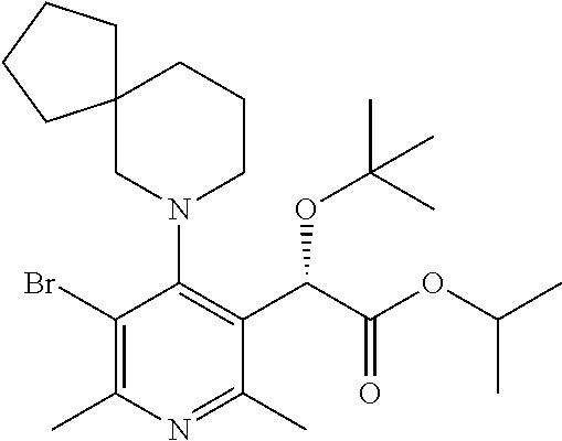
C1(Br)=C(C)N=C(C)C(C(C(OC(C)C)=O)OC(C)(C)C)=C1N1CCCC2(C1)CCCC2
